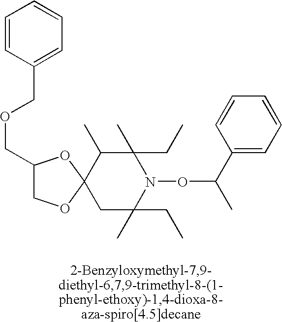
C1(COCC2=CC=CC=C2)COC2(O1)C(C)C(C)(CC)N(OC(C)C1=CC=CC=C1)C(C)(CC)C2
